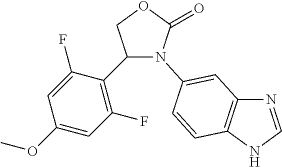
C1(C2=C(F)C=C(OC)C=C2F)COC(=O)N1C1=CC2=C(NC=N2)C=C1
